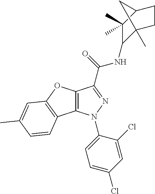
C12=C(N(C3=CC=C(Cl)C=C3Cl)N=C1C(NC1C3(C)CCC(C1(C)C)C3)=O)C1=C(O2)C=C(C)C=C1
